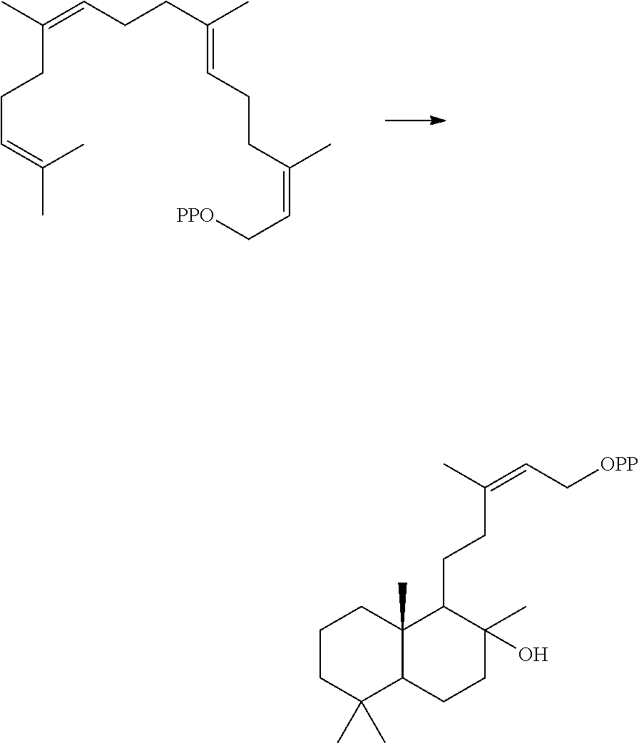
C(CCC=C(C)C)(=CCCC(=CCCC(=CC[PPO])C)C)C.C1CC(C)(C)C2C(C)(C1)C(CCC(C)=CC[OPP])C(C)(O)CC2
